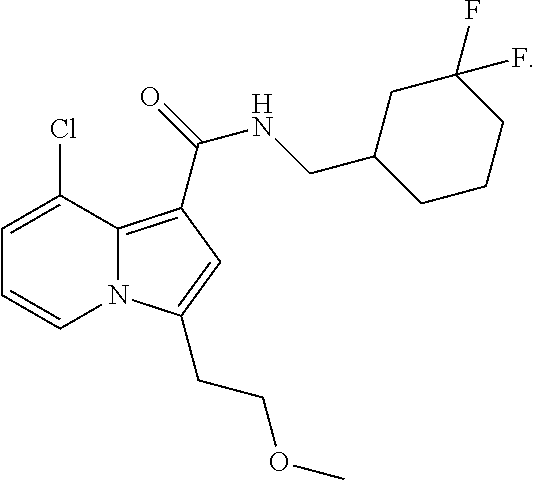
C1=C(Cl)C2=C(C(NCC3CCCC(F)(F)C3)=O)C=C(CCOC)N2C=C1
